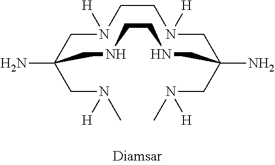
C1CN([H])CC(CN(C)[H])(N)CNCCNCC(CN(C)[H])(N)CN1[H]
